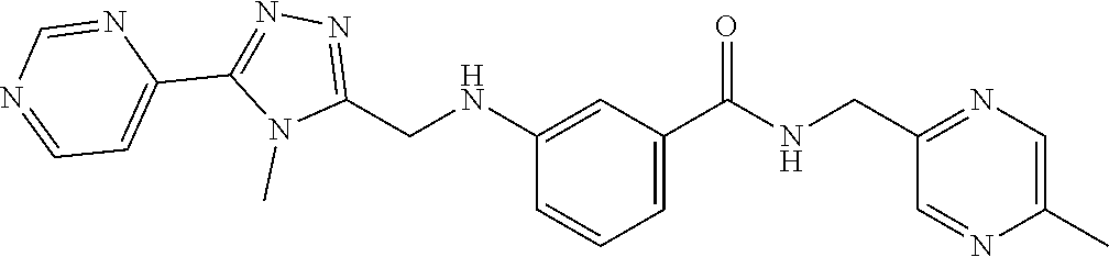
C1(NCC2=NN=C(C3=CC=NC=N3)N2C)=CC(C(NCC2=NC=C(C)N=C2)=O)=CC=C1
